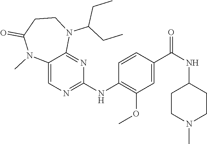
C12=CN=C(NC3=C(OC)C=C(C(NC4CCN(C)CC4)=O)C=C3)N=C1N(C(CC)CC)CCC(=O)N2C
